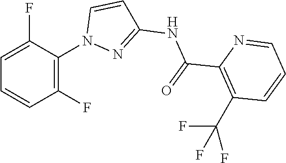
C1(C(=O)NC2=NN(C3=C(F)C=CC=C3F)C=C2)=C(C(F)(F)F)C=CC=N1
